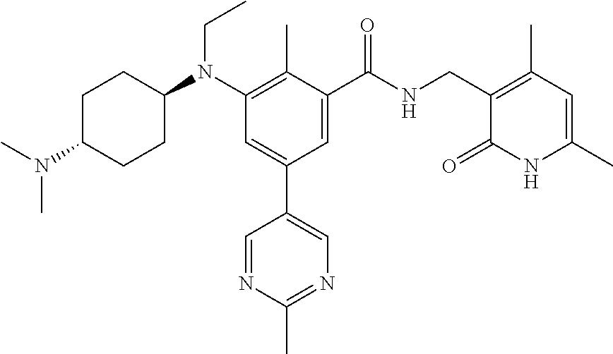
C1C(N(C)C)CCC(N(C2=C(C)C(C(NCC3=C(C)C=C(C)NC3=O)=O)=CC(C3=CN=C(C)N=C3)=C2)CC)C1
